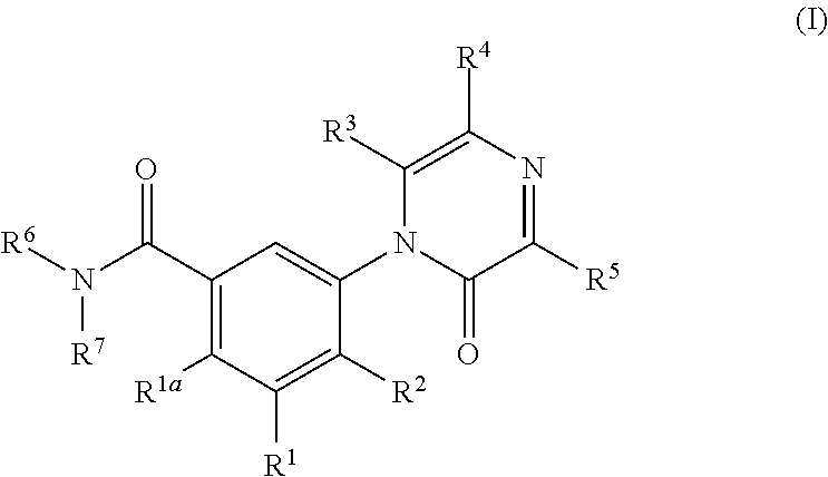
N([R7])(C(C1=C([R1a])C([R1])=C([R2])C(N2C(=O)C([R5])=NC([R4])=C2[R3])=C1)=O)[R6]
